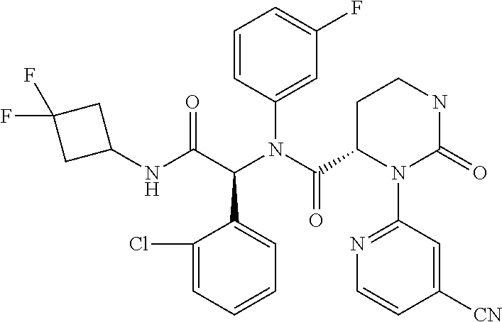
C1(NC(C(N(C(=O)C2N(C3=NC=CC([CN])=C3)C(=O)NCC2)C2=CC(F)=CC=C2)C2=CC=CC=C2Cl)=O)CC(F)(F)C1
